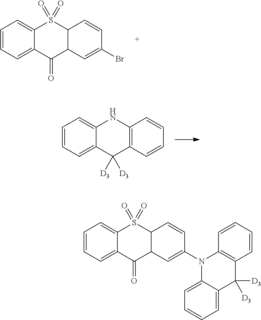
C1=CC=C2C(=C1)S(=O)(=O)C1C(C2=O)C=C(Br)C=C1.C1=CC=C2C(=C1)NC1=C(C2([D3])[D3])C=CC=C1.C1=CC=C2C(=C1)S(=O)(=O)C1C(C2=O)C=C(N2C3=CC=CC=C3C([D3])([D3])C3=C2C=CC=C3)C=C1
